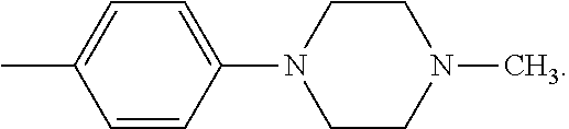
CC1=CC=C(N2CCN(C)CC2)C=C1
